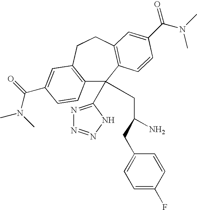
C12=C(CCC3=C(C1(C1=NN=NN1)CC(N)CC1=CC=C(F)C=C1)C=CC(C(N(C)C)=O)=C3)C=C(C(=O)N(C)C)C=C2
